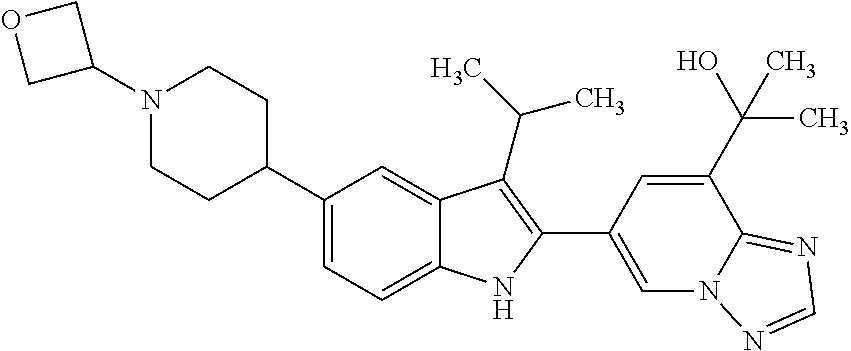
N1(C2COC2)CCC(C2=CC=C3C(=C2)C(C(C)C)=C(C2=CN4C(=NC=N4)C(C(O)(C)C)=C2)N3)CC1
